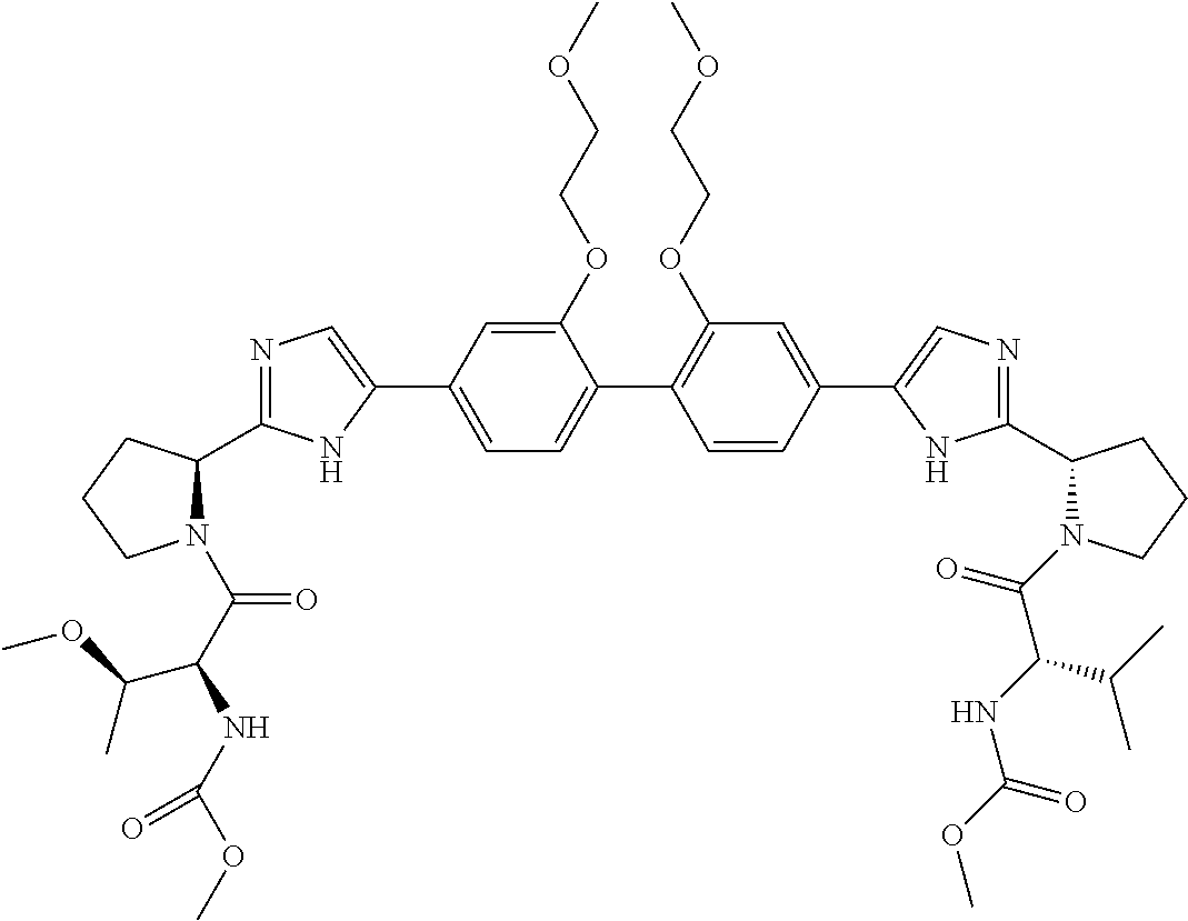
C1(OCCOC)=CC(C2=CN=C(C3N(C(C(NC(OC)=O)C(OC)C)=O)CCC3)N2)=CC=C1C1=C(OCCOC)C=C(C2=CN=C(C3N(C(=O)C(NC(OC)=O)C(C)C)CCC3)N2)C=C1
